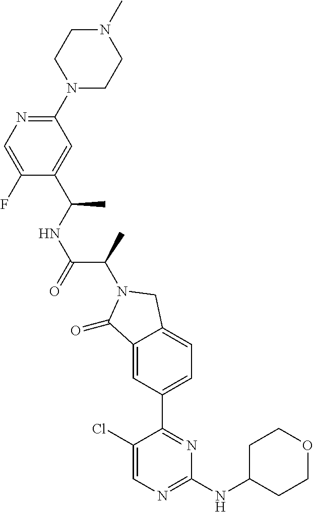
C1(=O)C2=CC(C3=NC(NC4CCOCC4)=NC=C3Cl)=CC=C2CN1C(C(NC(C)C1=CC(N2CCN(C)CC2)=NC=C1F)=O)C
